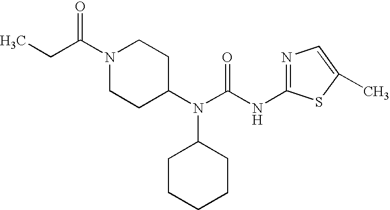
N1(C(CC)=O)CCC(N(C2CCCCC2)C(NC2=NC=C(C)S2)=O)CC1
